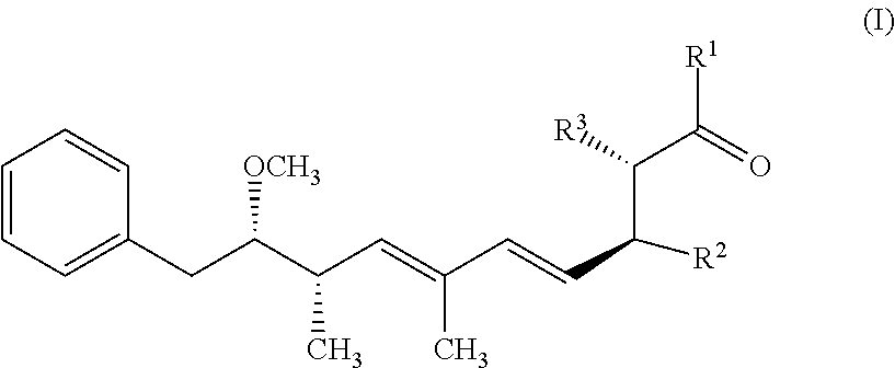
C1=CC=C(CC(C(C=C(C=CC(C(C([R1])=O)[R3])[R2])C)C)[OCH3])C=C1
